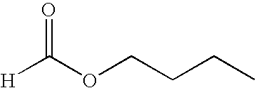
C(OCCCC)([H])=O
